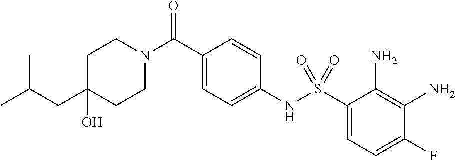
C1(CC(C)C)(O)CCN(C(C2=CC=C(NS(C3=CC=C(F)C(N)=C3N)(=O)=O)C=C2)=O)CC1
